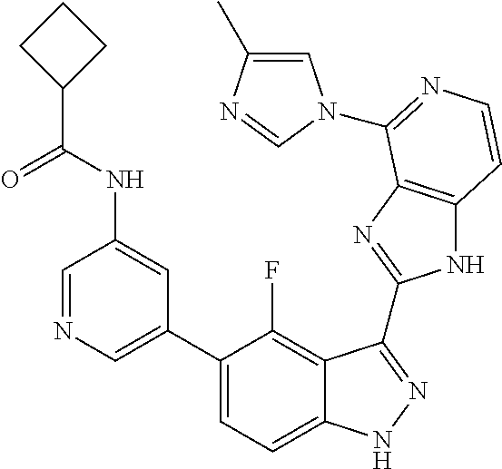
C1=C(C2=CC=C3C(=C2F)C(C2=NC4=C(N2)C=CN=C4N2C=C(C)N=C2)=NN3)C=C(NC(C2CCC2)=O)C=N1
